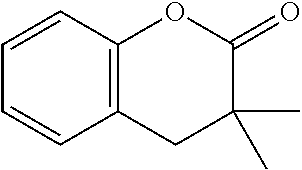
C1=CC2=C(C=C1)OC(=O)C(C)(C)C2
